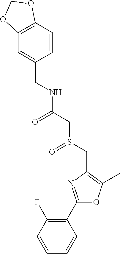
C1(C2=C(F)C=CC=C2)=NC(CS(CC(NCC2=CC3=C(C=C2)OCO3)=O)=O)=C(C)O1
